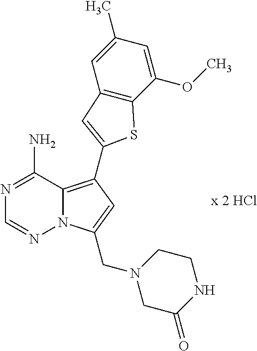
N12C(=C(C3=CC4=C(C(OC)=CC(C)=C4)S3)C=C1CN1CC(=O)NCC1)C(N)=NC=N2
